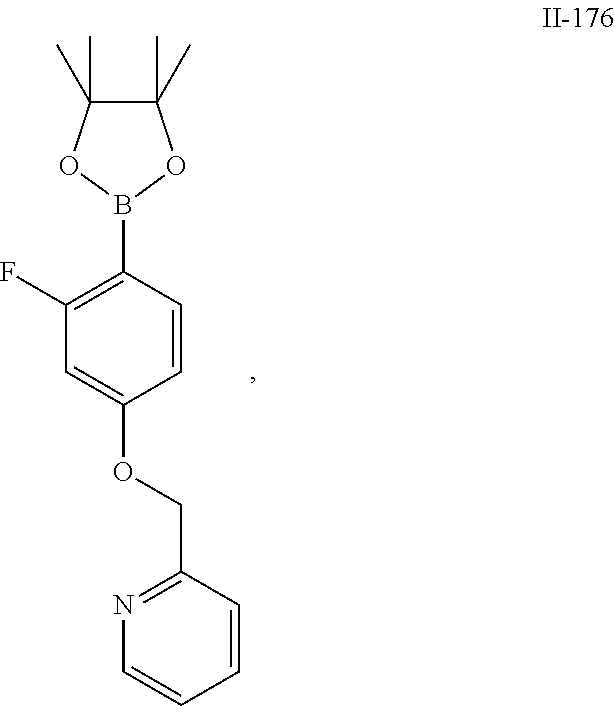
C1=C(OCC2=NC=CC=C2)C=CC(B2OC(C)(C)C(C)(C)O2)=C1F
